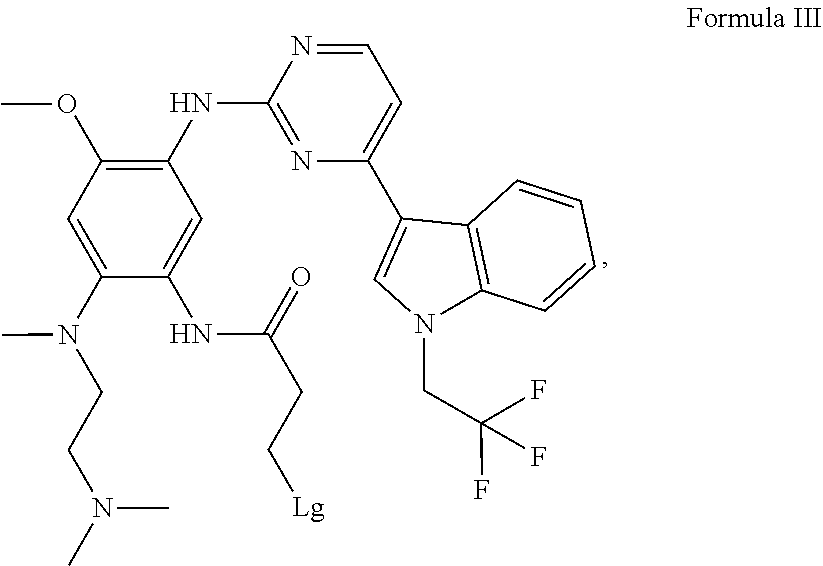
N(C)(C)CCN(C)C1=CC(OC)=C(NC2=NC(C3=CN(CC(F)(F)F)C4=C3C=CC=C4)=CC=N2)C=C1NC(CC[Lg])=O
